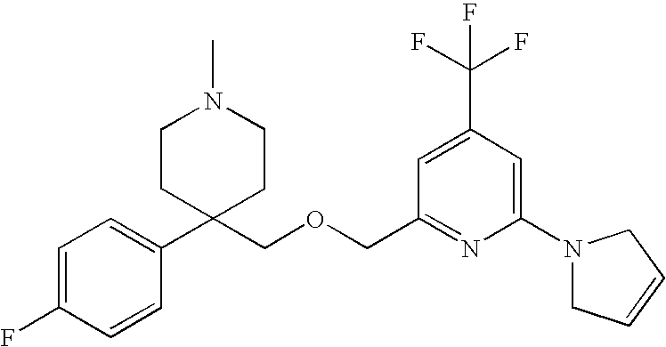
C1=C(F)C=CC(C2(COCC3=NC(N4CC=CC4)=CC(C(F)(F)F)=C3)CCN(C)CC2)=C1
